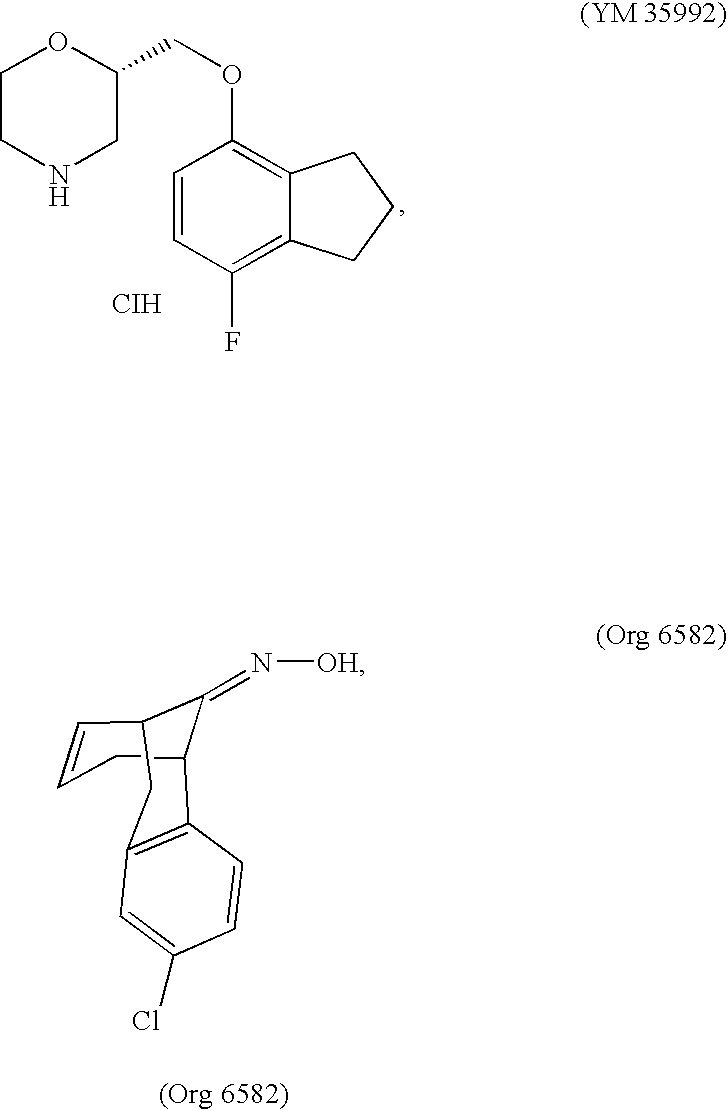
C1=CCC2C(=N[OH])C1CC1=C2C=CC(Cl)=C1.C1CNCC(COC2=C3C(=C(F)C=C2)CCC3)O1.[CIH]
